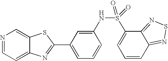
N1=CC=C2C(=C1)SC(C1=CC=CC(NS(=O)(C3=CC=CC4=NSN=C34)=O)=C1)=N2
